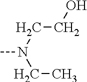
C(CO)N(C)CC
